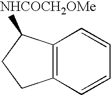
C12=C(C=CC=C1)CCC2[NHCOCH2OMe]
